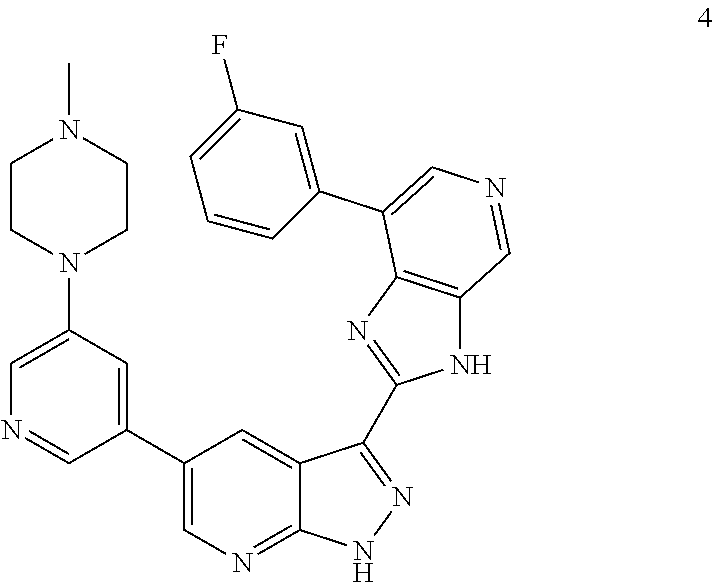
C1(C2=CC(N3CCN(C)CC3)=CN=C2)=CN=C2C(=C1)C(C1=NC3=C(N1)C=NC=C3C1=CC(F)=CC=C1)=NN2
